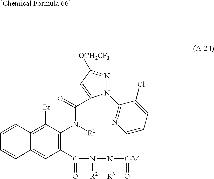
N1(C2=NC=CC=C2Cl)N=C([OCH2CF3])C=C1C(=O)N([R1])C1=C(C(=O)N([R2])N([R3])[C-M]=O)C=C2C(=C1Br)C=CC=C2
